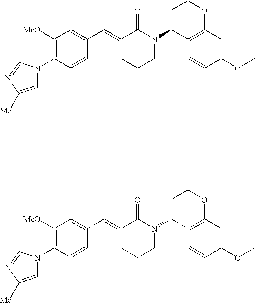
C1=CC(N2C=C([Me])N=C2)=C([OMe])C=C1C=C1CCCN(C2C3=C(OCC2)C=C(OC)C=C3)C1=O.C1=CC(N2C=C([Me])N=C2)=C([OMe])C=C1C=C1CCCN(C2C3=C(OCC2)C=C(OC)C=C3)C1=O
